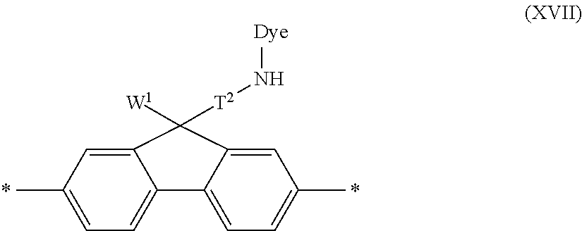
C12=CC=C(C)C=C1C([W1])([T2]N[Dye])C1=CC(C)=CC=C21
